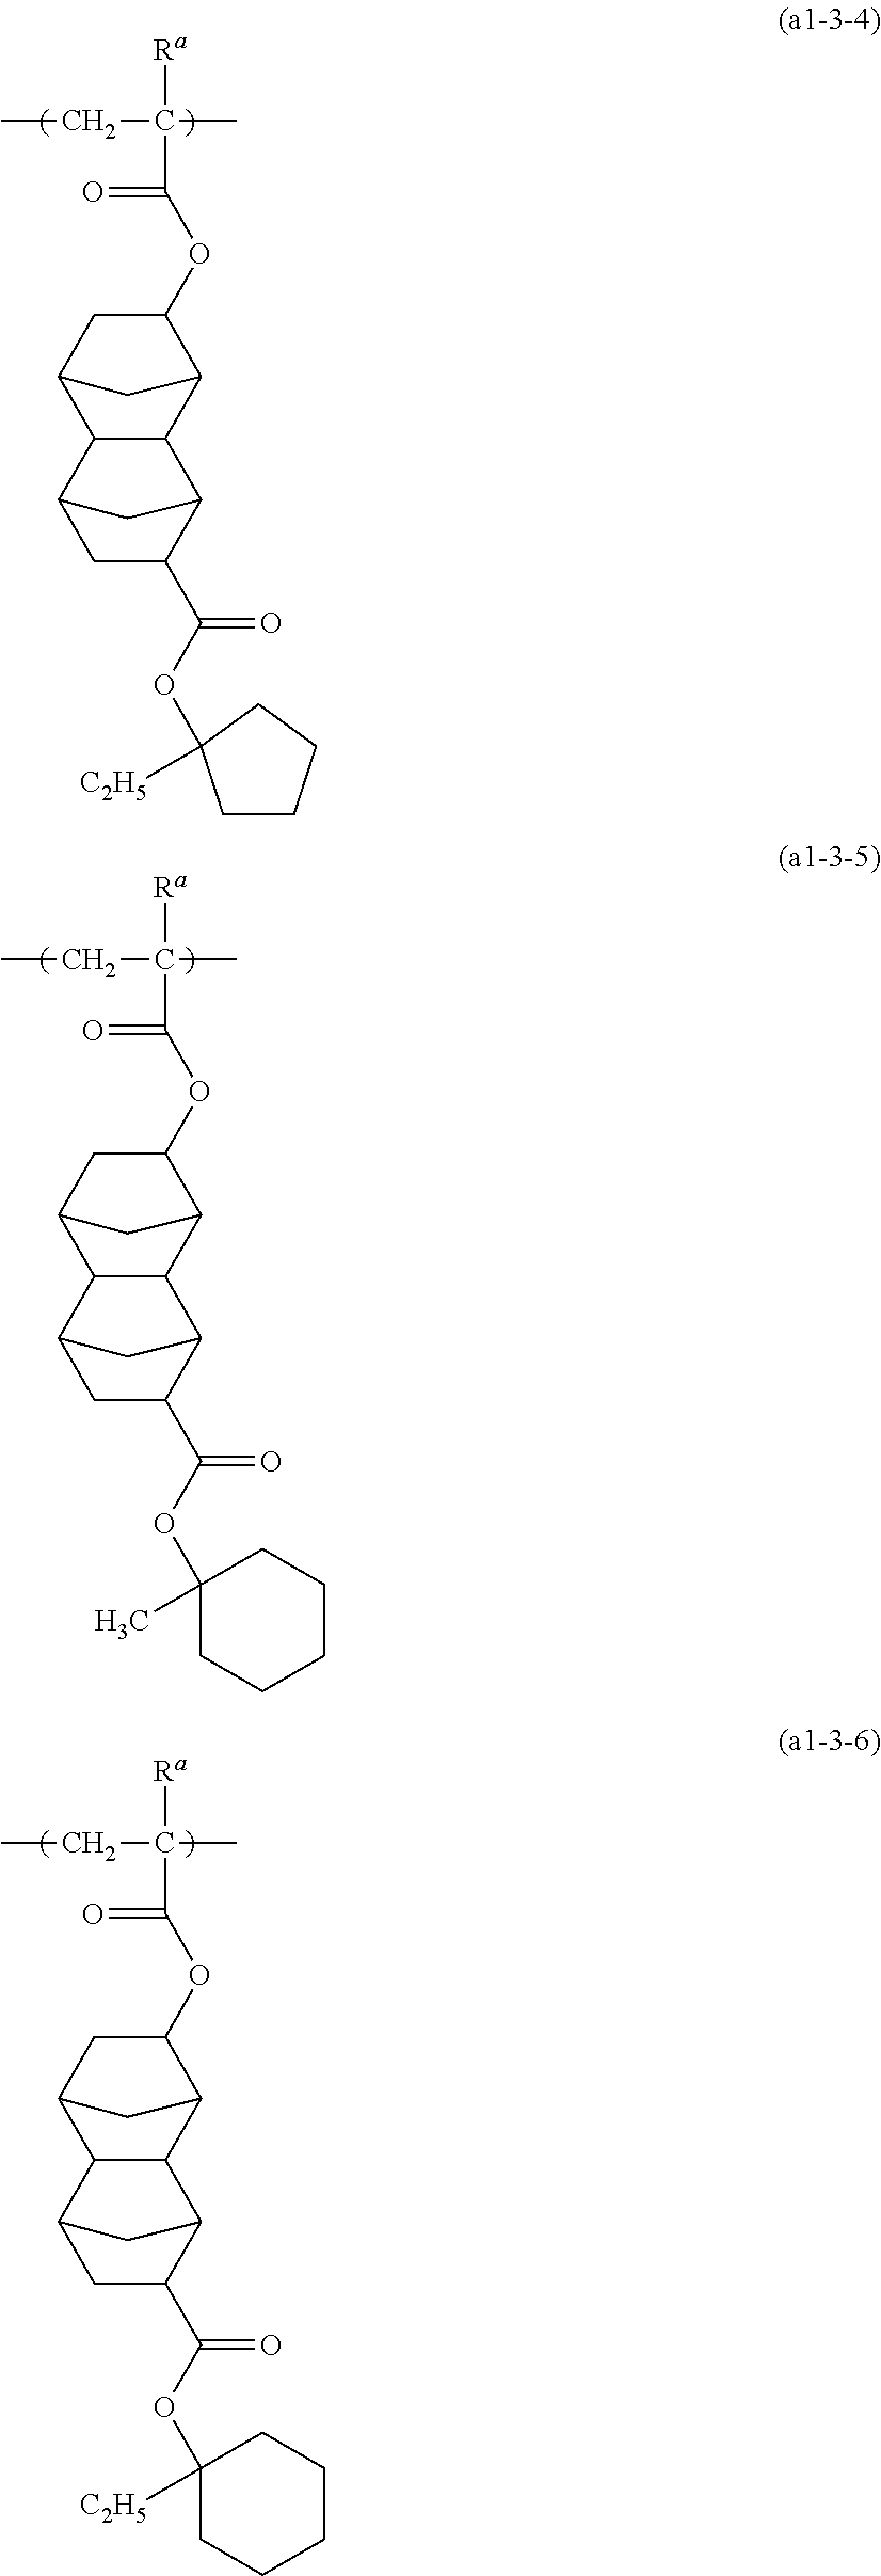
CCC(C)([Ra])C(=O)OC1CC2C3C(C1C2)C1C(C(OC2([C2H5])CCCC2)=O)CC3C1.CCC(C)([Ra])C(=O)OC1CC2C3C(C1C2)C1C(C(OC2(C)CCCCC2)=O)CC3C1.CCC(C)([Ra])C(=O)OC1CC2C3C(C1C2)C1C(C(OC2([C2H5])CCCCC2)=O)CC3C1
